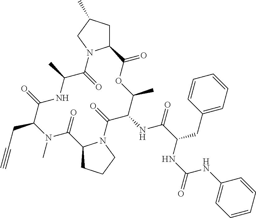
N1(C)C(CC#C)C(=O)NC(C)C(=O)N2C(CC(C)C2)C(=O)OC(C)C(NC(C(NC(NC2=CC=CC=C2)=O)CC2=CC=CC=C2)=O)C(=O)N2C(C1=O)CCC2
